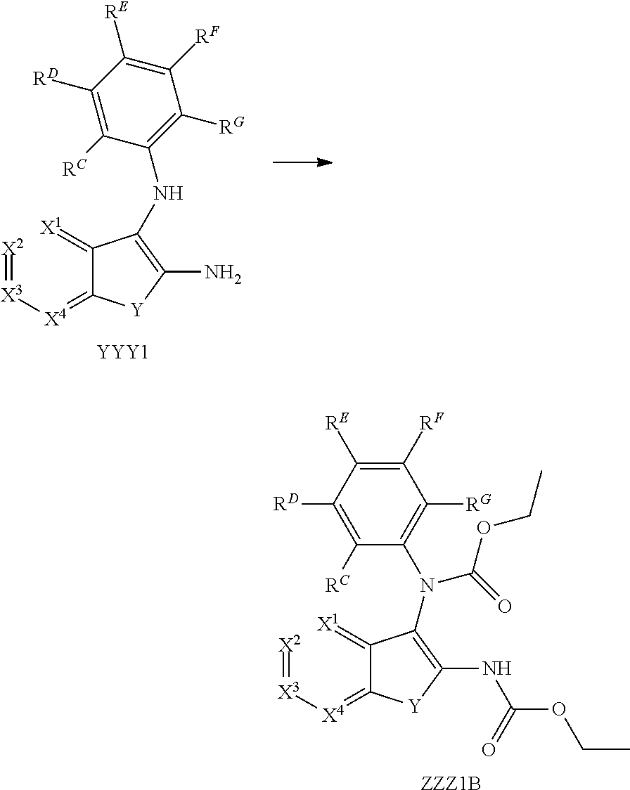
[X2]=[X3][X4]=C1C(=[X1])C(NC2=C([RG])C([RF])=C([RE])C([RD])=C2[RC])=C(N)[Y]1.[YYY1].[ZZZ1B].[X2]=[X3][X4]=C1C(=[X1])C(N(C2=C([RG])C([RF])=C([RE])C([RD])=C2[RC])C(=O)OCC)=C(NC(=O)OCC)[Y]1
